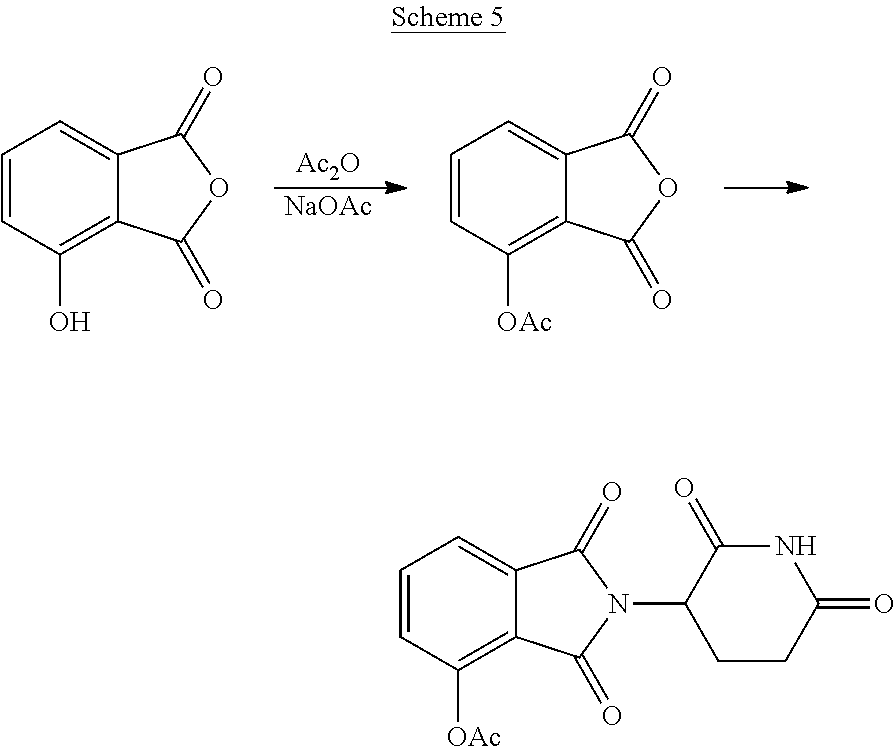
C1=CC([OAc])=C2C(=C1)C(=O)N(C1CCC(=O)NC1=O)C2=O.C1=CC(O)=C2C(=C1)C(=O)OC2=O.[Ac2O].[NaOAc].C1=CC([OAc])=C2C(=C1)C(=O)OC2=O
